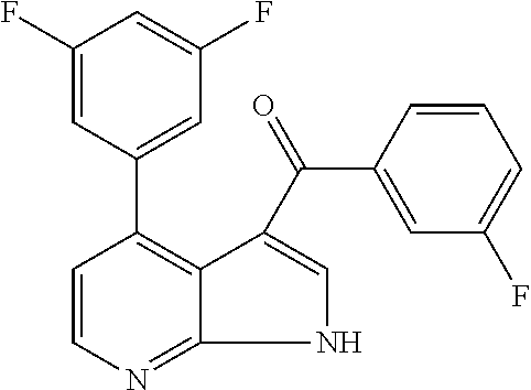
C1(F)=CC(C2=C3C(=NC=C2)NC=C3C(=O)C2=CC(F)=CC=C2)=CC(F)=C1
